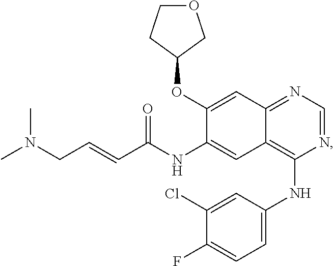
C12=C(NC3=CC=C(F)C(Cl)=C3)N=CN=C1C=C(OC1COCC1)C(NC(C=CCN(C)C)=O)=C2
